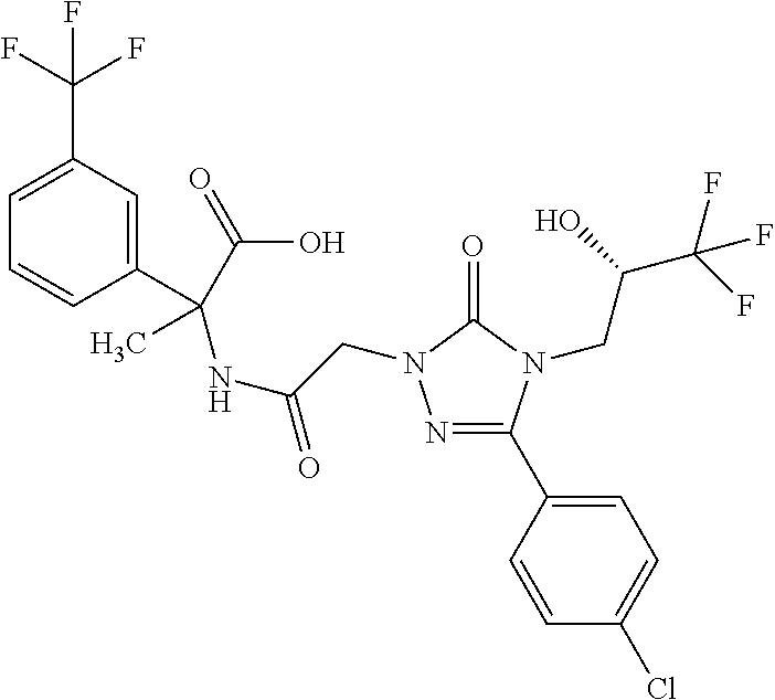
N1=C(C2=CC=C(Cl)C=C2)N(CC(C(F)(F)F)O)C(=O)N1CC(NC(C(=O)O)(C)C1=CC(C(F)(F)F)=CC=C1)=O
